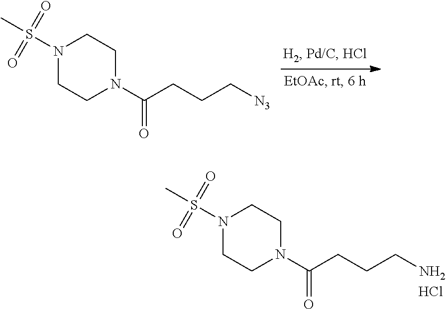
[N3]CCCC(N1CCN(S(C)(=O)=O)CC1)=O.NCCCC(N1CCN(S(C)(=O)=O)CC1)=O.Cl
